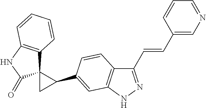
C12(C3=C(NC1=O)C=CC=C3)CC2C1=CC2=C(C(C=CC3=CN=CC=C3)=NN2)C=C1
